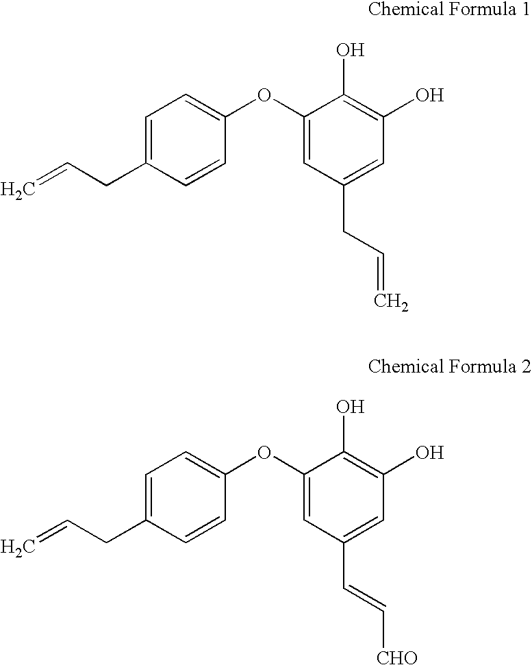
C=CCC1=CC=C(OC2=CC(CC=C)=CC(O)=C2O)C=C1.C=CCC1=CC=C(OC2=CC(C=C[CHO])=CC(O)=C2O)C=C1
